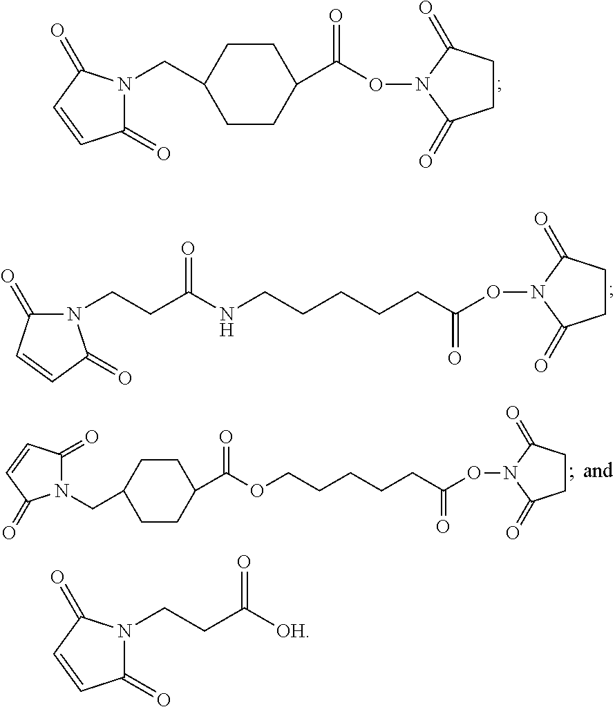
N1(CCC(NCCCCCC(ON2C(=O)CCC2=O)=O)=O)C(=O)C=CC1=O.C1(=O)N(CC2CCC(C(ON3C(=O)CCC3=O)=O)CC2)C(=O)C=C1.N1(CC2CCC(C(OCCCCCC(ON3C(=O)CCC3=O)=O)=O)CC2)C(=O)C=CC1=O.C1(=O)N(CCC([OH])=O)C(=O)C=C1
